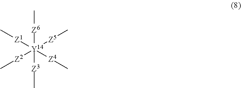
[Z1]([Y14]([Z5]C)([Z2]C)([Z4]C)([Z6]C)[Z3]C)C
